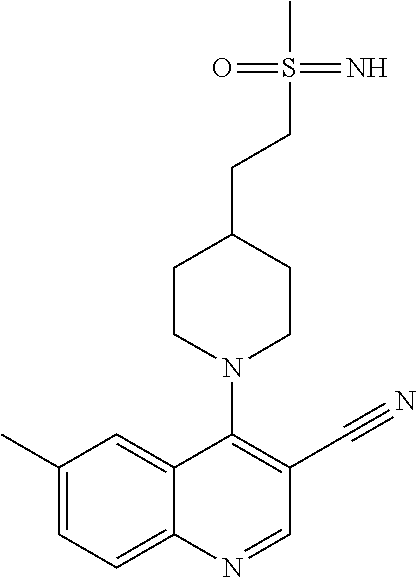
C1(C)=CC=C2C(=C1)C(N1CCC(CCS(C)(=N)=O)CC1)=C(C#N)C=N2
